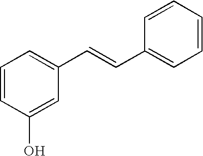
C1=CC(O)=CC(C=CC2=CC=CC=C2)=C1
